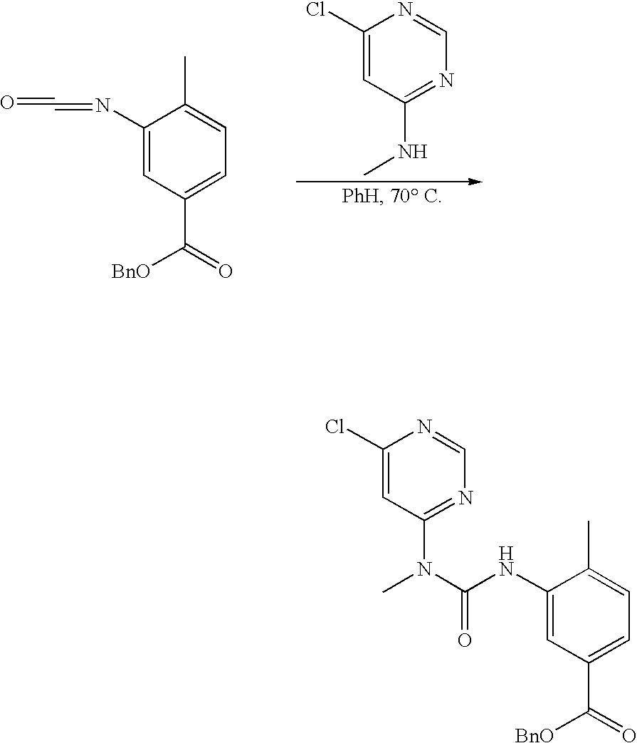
C1(C)=CC=C(C(=O)[BnO])C=C1N=C=O.N1=CN=C(NC)C=C1Cl.N1=CN=C(N(C(=O)NC2=CC(C(=O)[BnO])=CC=C2C)C)C=C1Cl
